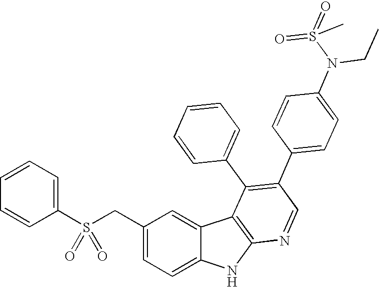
C(C1=CC=C2C(=C1)C1=C(N2)N=CC(C2=CC=C(N(CC)S(=O)(C)=O)C=C2)=C1C1=CC=CC=C1)S(C1=CC=CC=C1)(=O)=O
